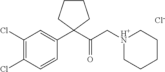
[Cl-].C1(Cl)=C(Cl)C=CC(C2(C(C[H+N]3CCCCC3)=O)CCCC2)=C1
